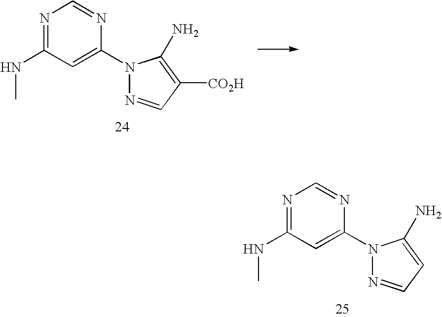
N1=C(NC)C=C(N2N=CC([CO2H])=C2N)N=C1.N1=C(NC)C=C(N2N=CC=C2N)N=C1
